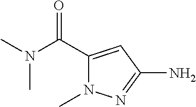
C1(C(N(C)C)=O)=CC(N)=NN1C
